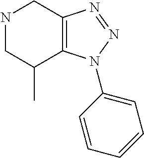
N1CC(C)C2=C(C1)N=NN2C1=CC=CC=C1
